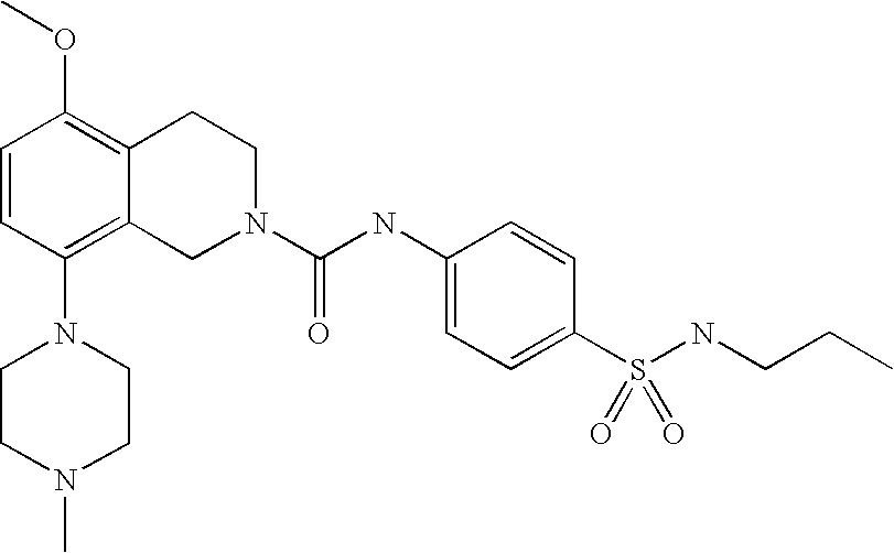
C1=CC(N2CCN(C)CC2)=C2C(=C1OC)CCN(C(NC1=CC=C(S(NCCC)(=O)=O)C=C1)=O)C2
